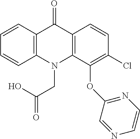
C12=C(N(CC(=O)O)C3=C(C1=O)C=CC(Cl)=C3OC1=NC=CN=C1)C=CC=C2
